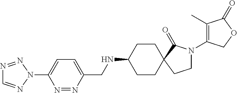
N1=NN(C2=CC=C(CNC3CCC4(CC3)CCN(C3=C(C)C(=O)OC3)C4=O)N=N2)N=C1
